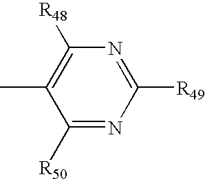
C1([R50])=NC([R49])=NC([R48])=C1C
